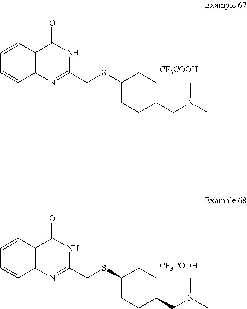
CN(CC1CCC(SCC2=NC3=C(C=CC=C3C)C(=O)N2)CC1)C.[CF3COOH].CN(CC1CCC(SCC2=NC3=C(C=CC=C3C)C(=O)N2)CC1)C.[CF3COOH]
